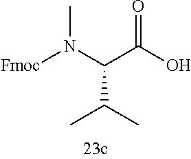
[Fmoc]N(C(C(O)=O)C(C)C)C
